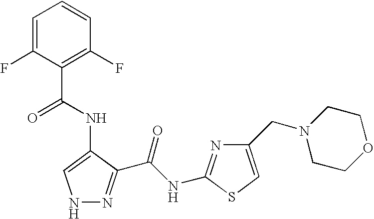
C1=C(F)C(C(=O)NC2=CNN=C2C(NC2=NC(CN3CCOCC3)=CS2)=O)=C(F)C=C1
